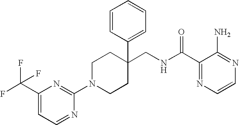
C1(CNC(C2=NC=CN=C2N)=O)(C2=CC=CC=C2)CCN(C2=NC(C(F)(F)F)=CC=N2)CC1
